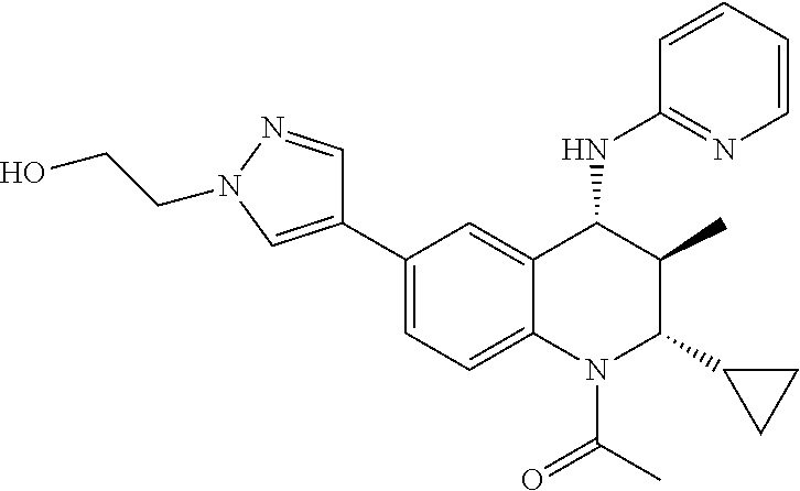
C1(C2=CC=C3C(=C2)C(NC2=NC=CC=C2)C(C)C(C2CC2)N3C(C)=O)=CN(CCO)N=C1
